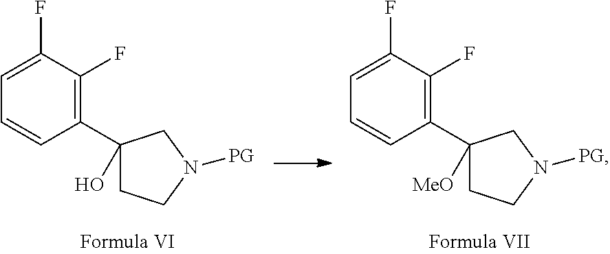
C1(C2(O)CCN([PG])C2)=C(F)C(F)=CC=C1.C1(C2([MeO])CCN([PG])C2)=C(F)C(F)=CC=C1
